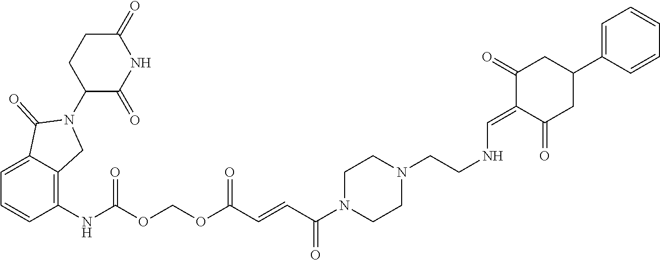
C1(NC(OCOC(C=CC(=O)N2CCN(CCNC=C3C(=O)CC(C4=CC=CC=C4)CC3=O)CC2)=O)=O)=C2C(=CC=C1)C(=O)N(C1C(=O)NC(=O)CC1)C2
